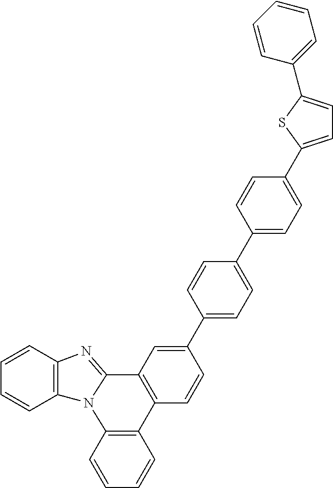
C1=CC2=C(C=C1)N1C(=NC3=C1C=CC=C3)C1=C2C=CC(C2=CC=C(C3=CC=C(C4=CC=C(C5=CC=CC=C5)S4)C=C3)C=C2)=C1
